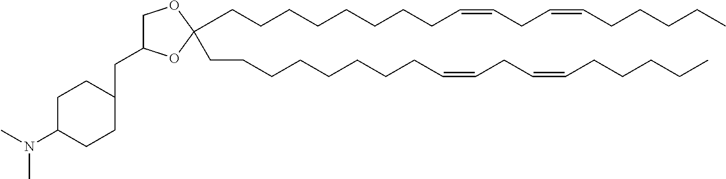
C(CCCCCCC=CCC=CCCCCC)CC1(CCCCCCCCC=CCC=CCCCCC)OC(CC2CCC(N(C)C)CC2)CO1
